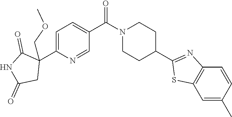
C1=C(C2(COC)C(=O)NC(=O)C2)N=CC(C(N2CCC(C3=NC4=C(S3)C=C(C)C=C4)CC2)=O)=C1
